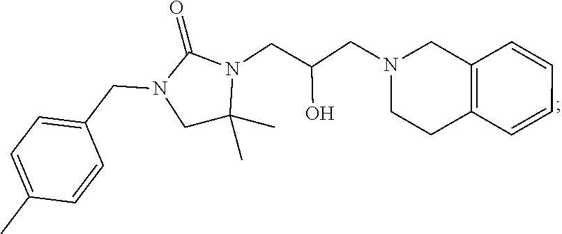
C1C(C)(C)N(CC(CN2CCC3=C(C2)C=CC=C3)O)C(=O)N1CC1=CC=C(C)C=C1
